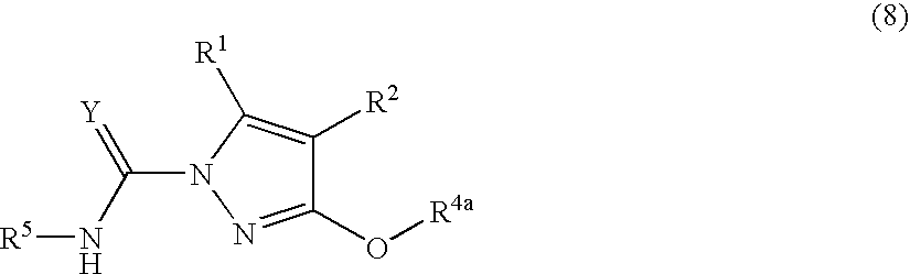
C1(O[R4a])=NN(C(N[R5])=[Y])C([R1])=C1[R2]
